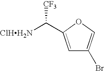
[ClHH2N]C([CF3])C1=CC(Br)=CO1
